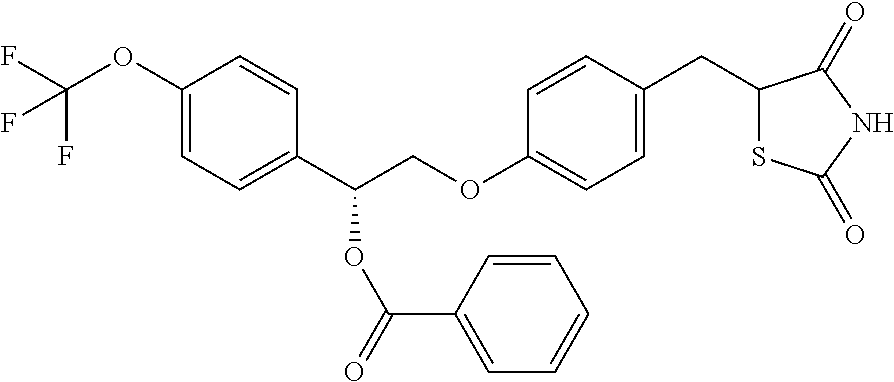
C1(OC(F)(F)F)=CC=C(C(COC2=CC=C(CC3SC(=O)NC3=O)C=C2)OC(C2=CC=CC=C2)=O)C=C1
